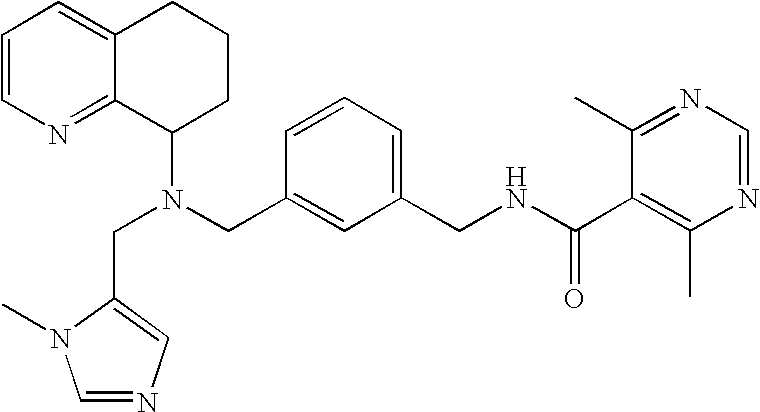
N(CC1=CC(CNC(C2=C(C)N=CN=C2C)=O)=CC=C1)(C1CCCC2=CC=CN=C12)CC1=CN=CN1C
